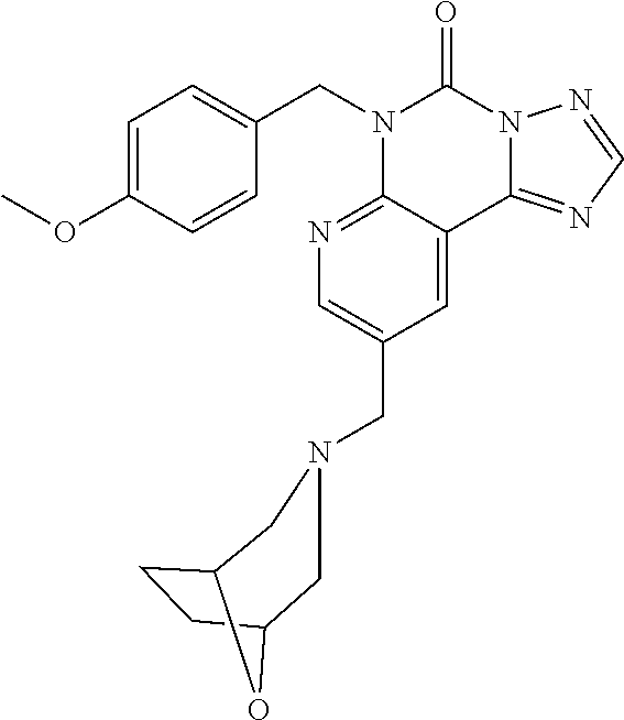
C1=C(OC)C=CC(CN2C3=NC=C(CN4CC5CCC(O5)C4)C=C3C3=NC=NN3C2=O)=C1
